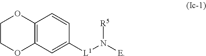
O1C2=C(OCC1)C=CC([L1]N([E])[R5])=C2
